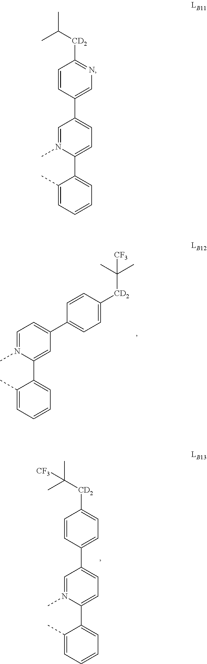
C1=N(C)C(C2=CC=CC=C2C)=CC=C1C1=CN=C([CD2]C(C)C)C=C1.C1=N(C)C(C2=CC=CC=C2C)=CC(C2=CC=C([CD2]C(C)(C)[CF3])C=C2)=C1.C1=N(C)C(C2=CC=CC=C2C)=CC=C1C1=CC=C([CD2]C(C)(C)[CF3])C=C1
